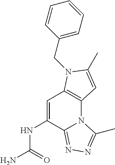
C1=C(NC(N)=O)C2=NN=C(C)N2C2=C1N(CC1=CC=CC=C1)C(C)=C2
